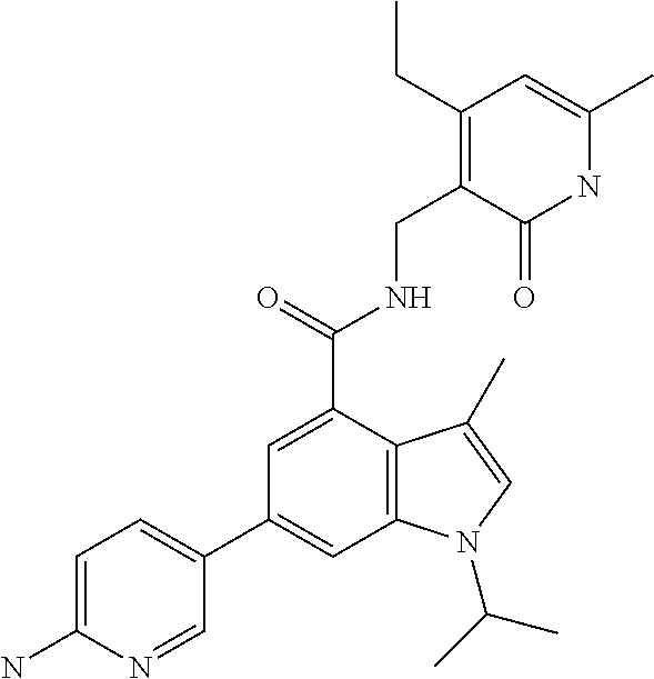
C1=C(N)N=CC(C2=CC3=C(C(C(NCC4=C(CC)C=C(C)NC4=O)=O)=C2)C(C)=CN3C(C)C)=C1
